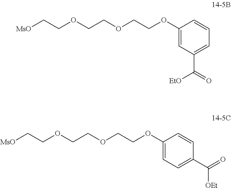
C(OCCOCC[MsO])COC1=CC(C(=O)[EtO])=CC=C1.C(OCCOCC[MsO])COC1=CC=C(C([OEt])=O)C=C1
